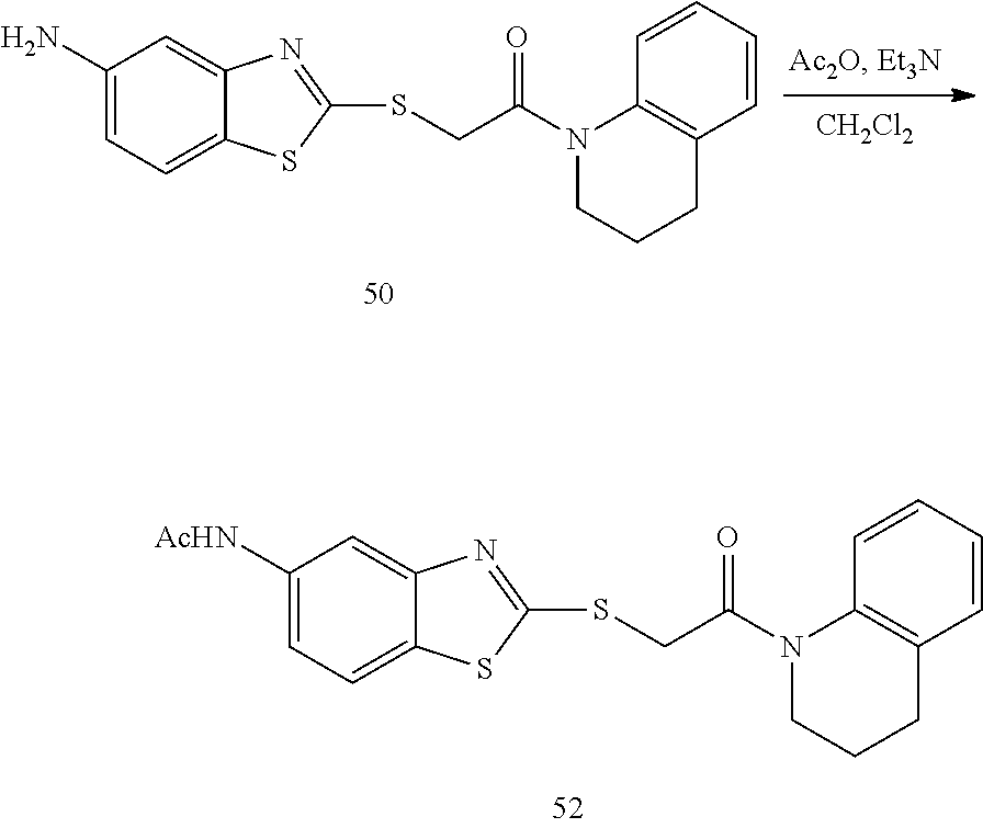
C1([AcHN])=CC=C2C(=C1)N=C(SCC(N1CCCC3=C1C=CC=C3)=O)S2.[CH2Cl2].C1=C(N)C=C2C(=C1)SC(SCC(N1CCCC3=C1C=CC=C3)=O)=N2
